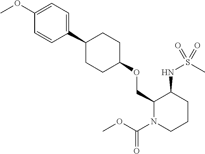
O(CC1N(C(OC)=O)CCCC1NS(C)(=O)=O)C1CCC(C2=CC=C(OC)C=C2)CC1
